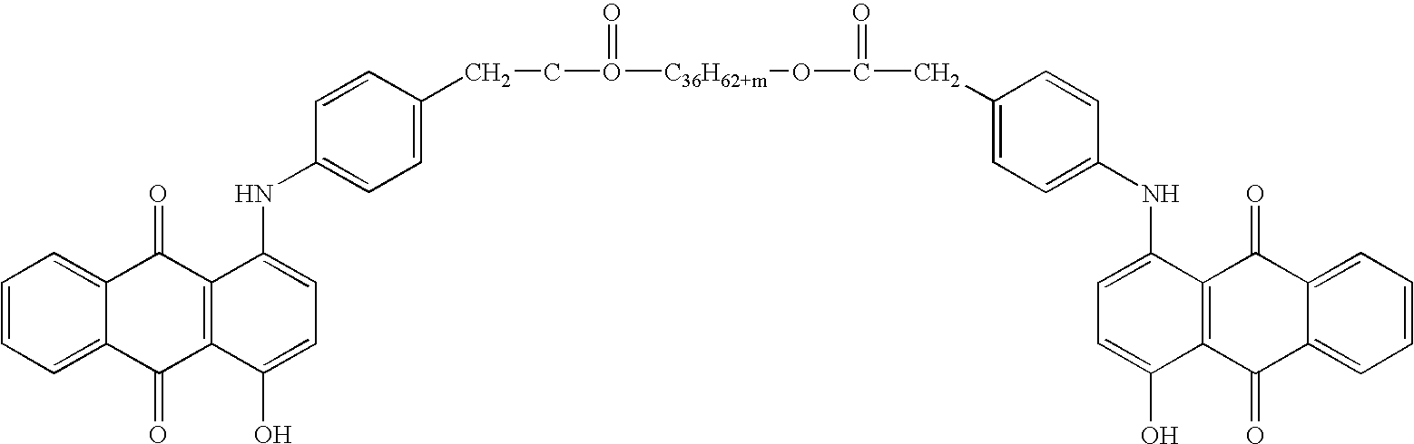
C1=CC=C2C(=C1)C(=O)C1=C(C2=O)C(O)=CC=C1NC1=CC=C(CCO([C36H62+m]OC(=O)CC2=CC=C(NC3=CC=C(O)C4=C3C(=O)C3=CC=CC=C3C4=O)C=C2)=O)C=C1
